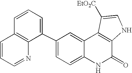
C1(C2=CC=CC3=C2N=CC=C3)=CC=C2C(=C1)C1=C(C(=O)N2)NC=C1[EtO2C]
